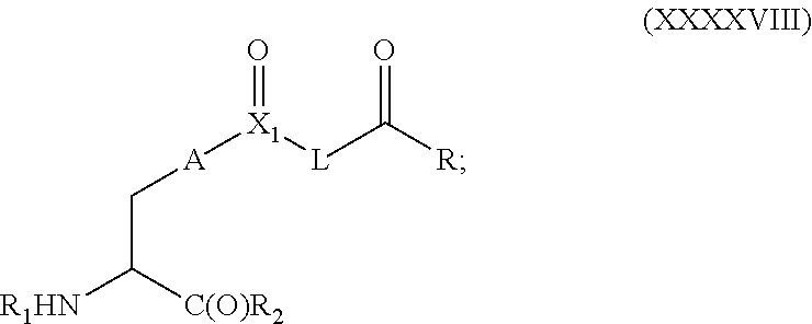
C(C([C(O)R2])[R1HN])[A][X1](=O)[L]C([R])=O
